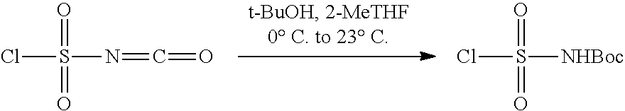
ClS(N=C=O)(=O)=O.ClS([NHBoc])(=O)=O
